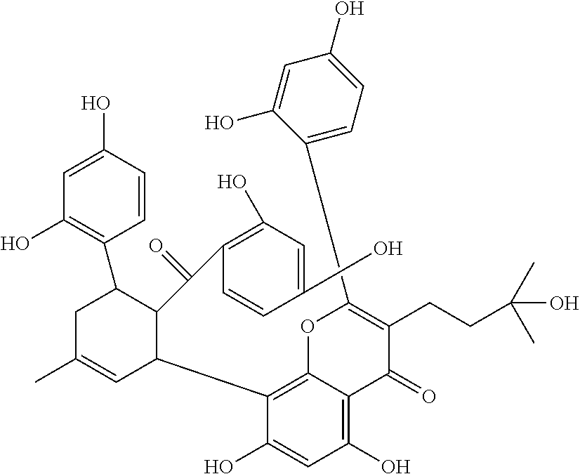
C1(C2C(C(C3=C(O)C=C(O)C=C3)=O)C(C3=C(O)C=C(O)C=C3)CC(C)=C2)=C2C(=C(O)C=C1O)C(=O)C(CCC(C)(C)O)=C(C1=CC=C(O)C=C1O)O2
